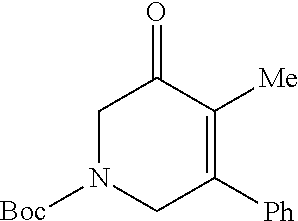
C1N([Boc])CC([Ph])=C([Me])C1=O
